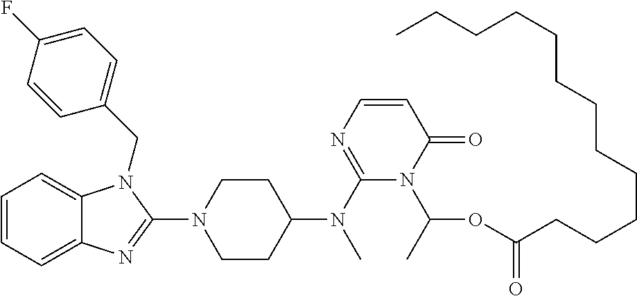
C1=CC=C2C(=C1)N(CC1=CC=C(F)C=C1)C(N1CCC(N(C3=NC=CC(=O)N3C(OC(CCCCCCCCCCCC)=O)C)C)CC1)=N2
